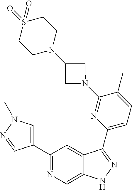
C1(C2=CN(C)N=C2)=NC=C2C(=C1)C(C1=CC=C(C)C(N3CC(N4CCS(=O)(=O)CC4)C3)=N1)=NN2
